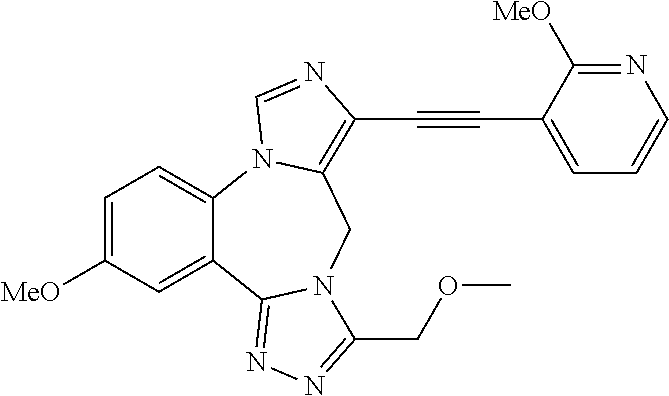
C1=C([MeO])C=C2C(=C1)N1C(=C(C#CC3=CC=CN=C3[MeO])N=C1)CN1C2=NN=C1COC
